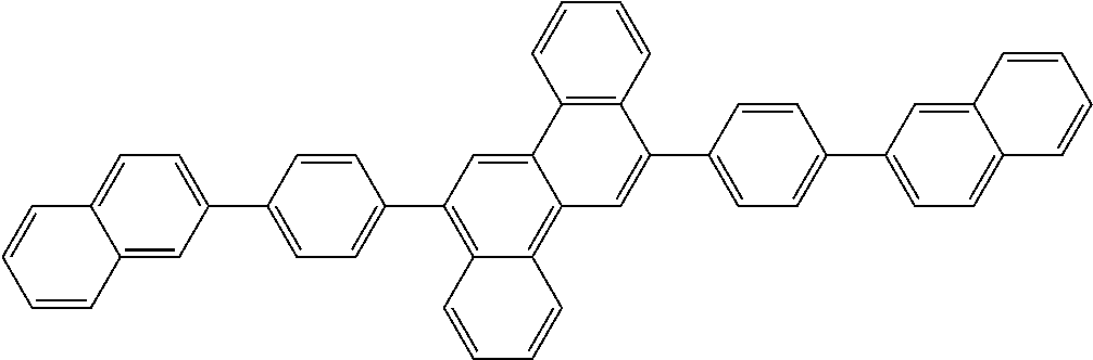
C12=C(C=CC=C1)C(C1=CC=C(C3=CC=C4C(=C3)C=CC=C4)C=C1)=CC1=C3C(=C(C4=CC=C(C5=CC=C6C(=C5)C=CC=C6)C=C4)C=C21)C=CC=C3
